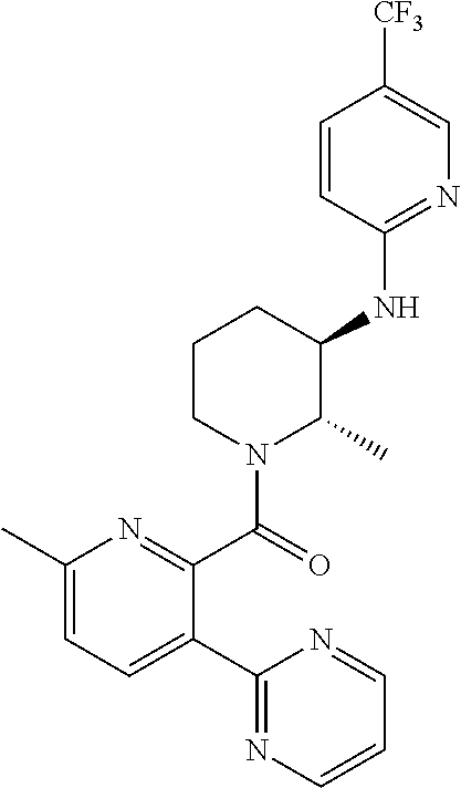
C1(C)=CC=C(C2=NC=CC=N2)C(C(=O)N2C(C)C(NC3=NC=C([CF3])C=C3)CCC2)=N1
